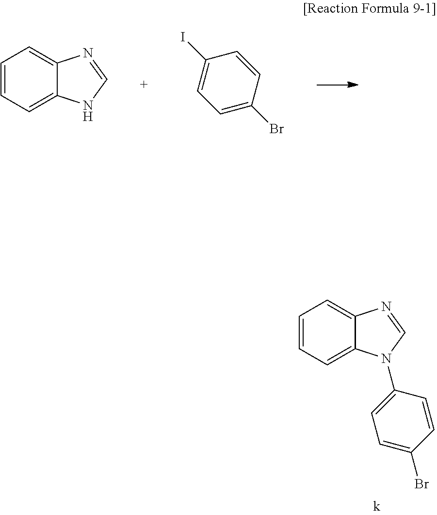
C1=C2C(=CC=C1)NC=N2.C1(I)=CC=C(Br)C=C1.C1=C2C(=CC=C1)N(C1=CC=C(Br)C=C1)C=N2
